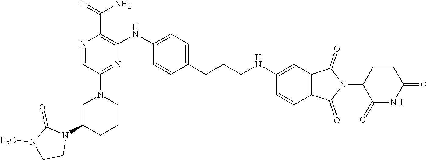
C1C(N2C(=O)N(C)CC2)CCCN1C1=NC(NC2=CC=C(CCCNC3=CC4=C(C=C3)C(=O)N(C3C(=O)NC(=O)CC3)C4=O)C=C2)=C(C(=O)N)N=C1
